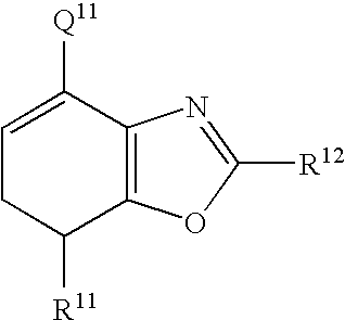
C1=C([Q11])C2=C(C([R11])C1)OC([R12])=N2
